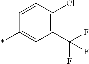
C1(*)=CC(C(F)(F)F)=C(Cl)C=C1
